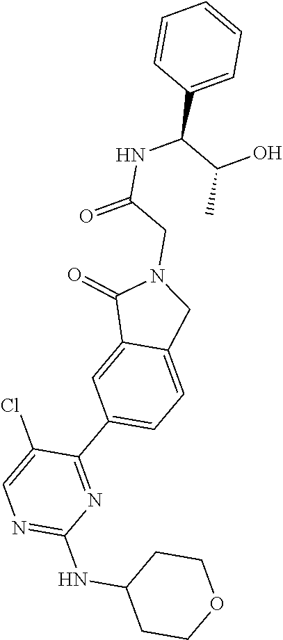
C1CC(NC2=NC=C(Cl)C(C3=CC=C4C(=C3)C(=O)N(CC(NC(C3=CC=CC=C3)C(O)C)=O)C4)=N2)CCO1
